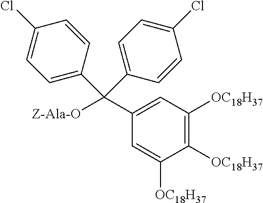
C1(C([Z-Ala-O])(C2=CC=C(Cl)C=C2)C2=CC=C(Cl)C=C2)=CC([OC18H37])=C([OC18H37])C([OC18H37])=C1
